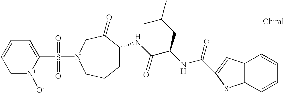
S(N1CC(=O)C(NC(C(NC(=O)C2=CC3=C(S2)C=CC=C3)CC(C)C)=O)CCC1)(C1=CC=CC=[N+]1[O-])(=O)=O
